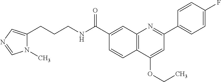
C1(C(NCCCC2=CN=CN2C)=O)=CC2=C(C=C1)C(OCC)=CC(C1=CC=C(F)C=C1)=N2
